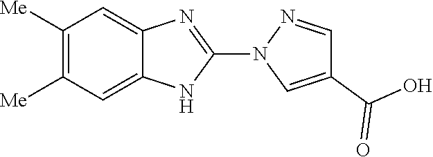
C1(C(=O)O)=CN(C2=NC3=CC([Me])=C([Me])C=C3N2)N=C1
